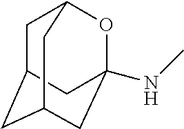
CNC12OC3CC(C1)CC(C2)C3
